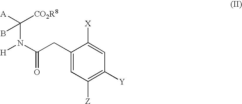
C1(CC(N([H])C(B)([A])[CO2R8])=O)=CC([Z])=C([Y])C=C1[X]
